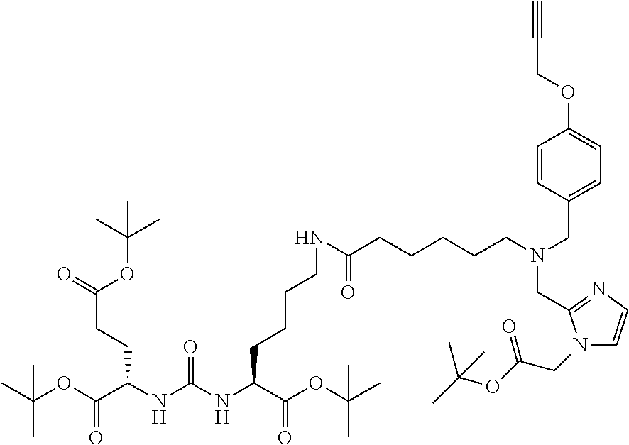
O(C(C(NC(NC(C(OC(C)(C)C)=O)CCCCNC(=O)CCCCCN(CC1=CC=C(OCC#C)C=C1)CC1=NC=CN1CC(OC(C)(C)C)=O)=O)CCC(=O)OC(C)(C)C)=O)C(C)(C)C
